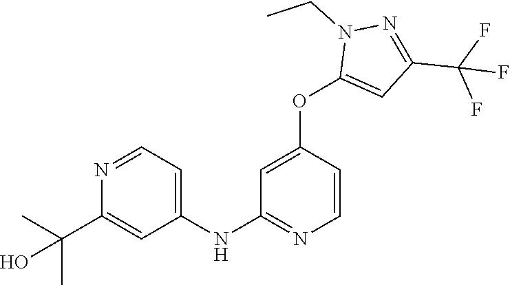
C1(NC2=NC=CC(OC3=CC(C(F)(F)F)=NN3CC)=C2)=CC=NC(C(C)(C)O)=C1
